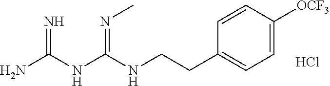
Cl.C(NC(NC(N)=N)=NC)CC1=CC=C([OCF3])C=C1
